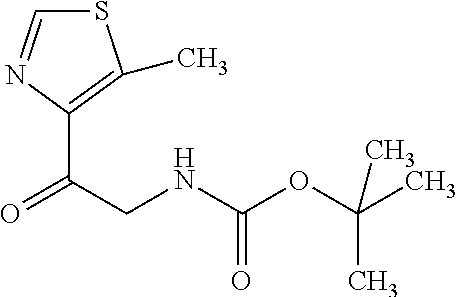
S1C=NC(C(CNC(OC(C)(C)C)=O)=O)=C1C
